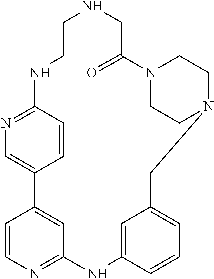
C1=CC2=NC=C1C1=CC(=NC=C1)NC1=CC(=CC=C1)CN1CCN(C(=O)CNCCN2)CC1
